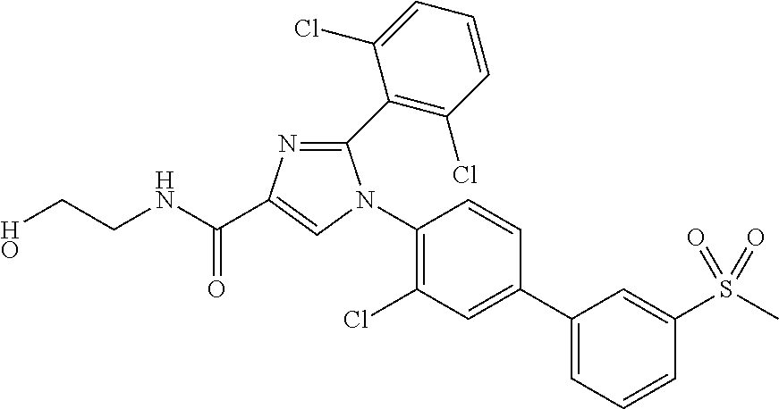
C1(N2C(C3=C(Cl)C=CC=C3Cl)=NC(C(NCCO)=O)=C2)=C(Cl)C=C(C2=CC=CC(S(C)(=O)=O)=C2)C=C1
